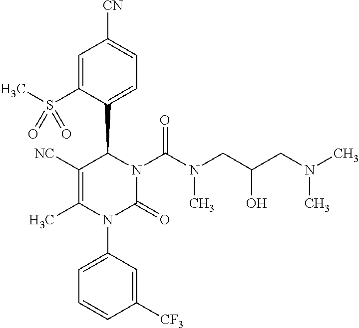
C1([NC])=C(C)N(C2=CC=CC([CF3])=C2)C(=O)N(C(N(C)CC(O)CN(C)C)=O)C1C1=CC=C([CN])C=C1S(C)(=O)=O
